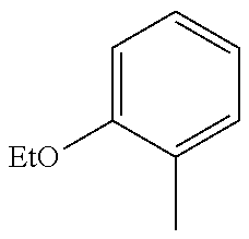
C1=C([EtO])C(C)=CC=C1
